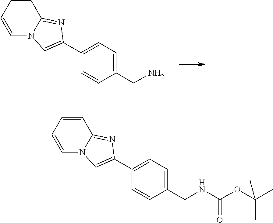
C1=CC=CN2C1=NC(C1=CC=C(CN)C=C1)=C2.C1=CC=CN2C1=NC(C1=CC=C(CNC(OC(C)(C)C)=O)C=C1)=C2
